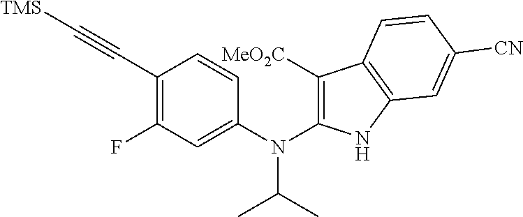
C1(C#C[TMS])=C(F)C=C(N(C2=C([MeO2C])C3=C(N2)C=C([CN])C=C3)C(C)C)C=C1
